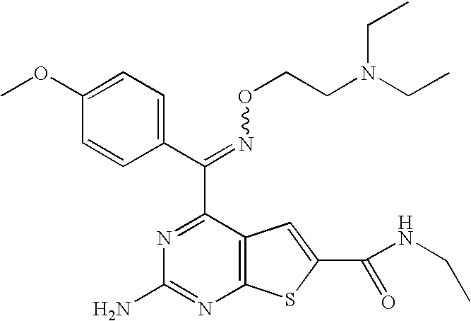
COC1=CC=C(C(C2=NC(N)=NC3=C2C=C(C(NCC)=O)S3)=NOCCN(CC)CC)C=C1
